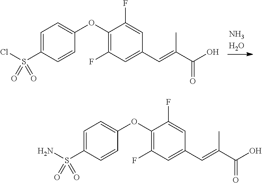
C1=C(S(Cl)(=O)=O)C=CC(OC2=C(F)C=C(C=C(C(O)=O)C)C=C2F)=C1.C1=C(S(N)(=O)=O)C=CC(OC2=C(F)C=C(C=C(C(O)=O)C)C=C2F)=C1
